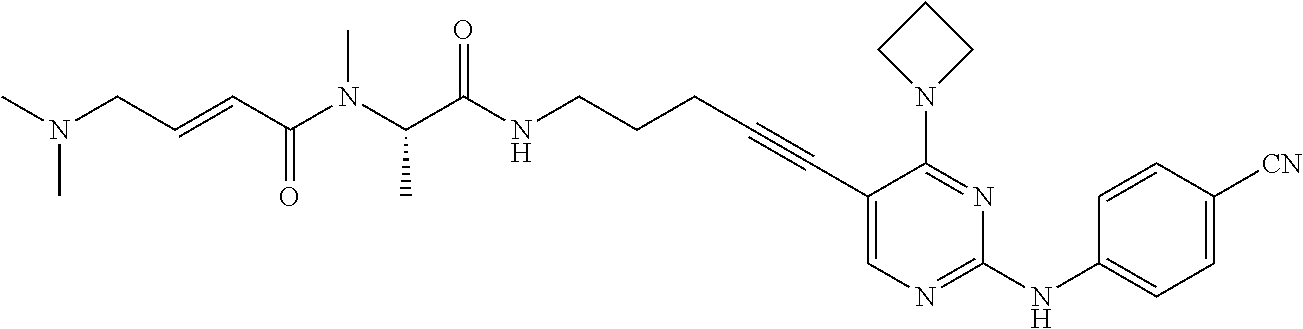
C1(C#CCCCNC(C(N(C(C=CCN(C)C)=O)C)C)=O)=CN=C(NC2=CC=C([CN])C=C2)N=C1N1CCC1
